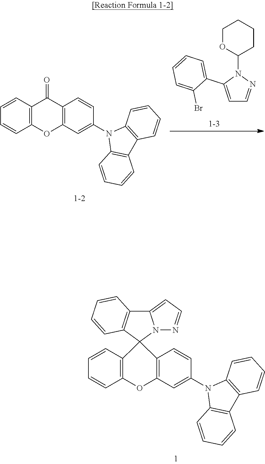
C12=C(OC3=C(C1=O)C=CC(N1C4=C(C5=C1C=CC=C5)C=CC=C4)=C3)C=CC=C2.C1=C(C2=CC=CC=C2Br)N(C2CCCCO2)N=C1.C12=C(OC3=C(C14N1C(=CC=N1)C1=C4C=CC=C1)C=CC(N1C4=C(C5=C1C=CC=C5)C=CC=C4)=C3)C=CC=C2
